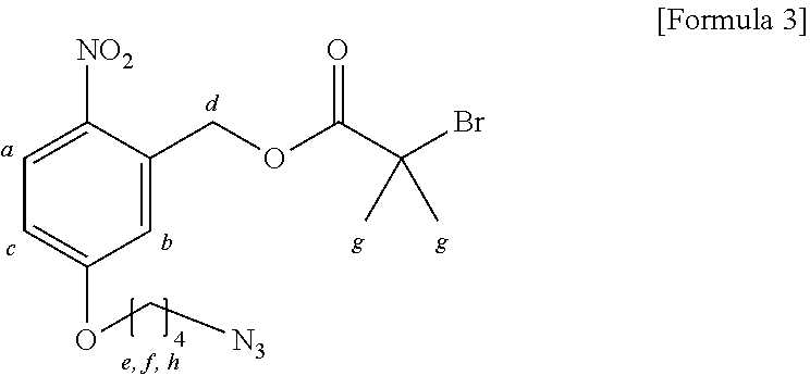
C1=C(COC(=O)C(Br)(C)C)C([NO2])=CC=C1OC[N3]
